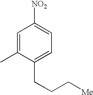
C1=C(C)C(CCC[Me])=CC=C1[NO2]
